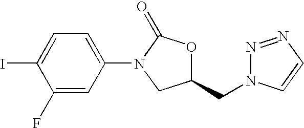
C1=C(N2C(=O)OC(CN3N=NC=C3)C2)C=C(F)C(I)=C1
